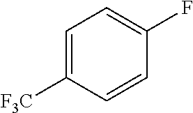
C1=C(F)C=CC([F3C])=C1
